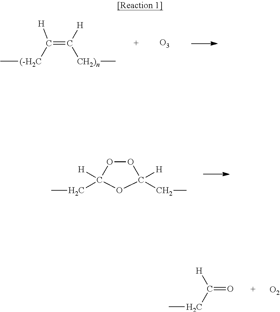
[(-H2C](C(=C([H])[CH2)n]C)[H])C.[O3].CCC1([H])OOC([H])(CC)O1.CCC([H])=O.[O2]
